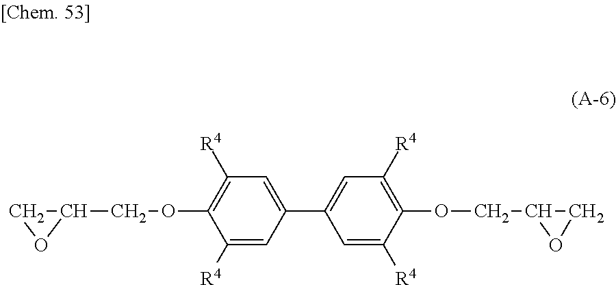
C1(COC2=C([R4])C=C(C3=CC([R4])=C(OCC4OC4)C([R4])=C3)C=C2[R4])CO1
